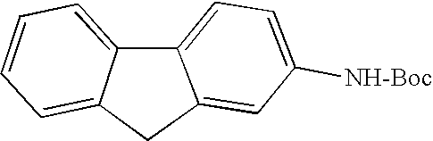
C12=CC=CC=C1CC1=CC([NH-Boc])=CC=C21
